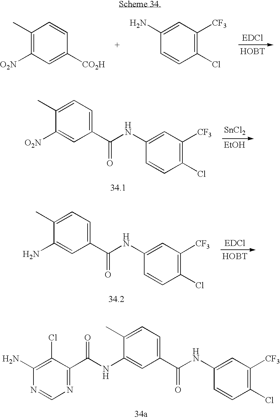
C1(C)=CC=C(C(NC2=CC([CF3])=C(Cl)C=C2)=O)C=C1NC(C1=NC=NC(N)=C1Cl)=O.[HOBT].C1(C)=C([O2N])C=C([CO2H])C=C1.C1(N)=CC([CF3])=C(Cl)C=C1.C1(C)=CC=C(C(NC2=CC([CF3])=C(Cl)C=C2)=O)C=C1[O2N].[SnCl2].[EtOH].C1(C)=CC=C(C(NC2=CC([CF3])=C(Cl)C=C2)=O)C=C1N.[HOBT]
